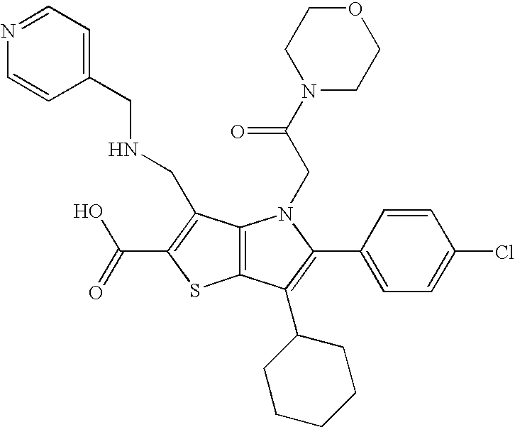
C12=C(C(C3CCCCC3)=C(C3=CC=C(Cl)C=C3)N1CC(N1CCOCC1)=O)SC(C(=O)O)=C2CNCC1=CC=NC=C1
